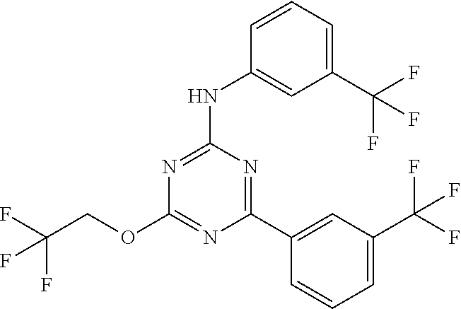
C(COC1=NC(C2=CC(C(F)(F)F)=CC=C2)=NC(NC2=CC(C(F)(F)F)=CC=C2)=N1)(F)(F)F
